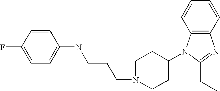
C1=CC(F)=CC=C1NCCCN1CCC(N2C3=C(N=C2CC)C=CC=C3)CC1
